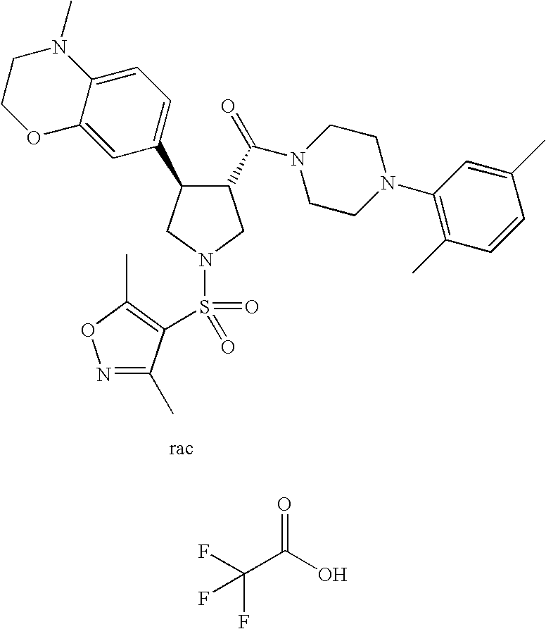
C1(C(=O)N2CCN(C3=C(C)C=CC(C)=C3)CC2)C(C2=CC=C3C(=C2)OCCN3C)CN(S(=O)(=O)C2=C(C)ON=C2C)C1.O=C(O)C(F)(F)F
